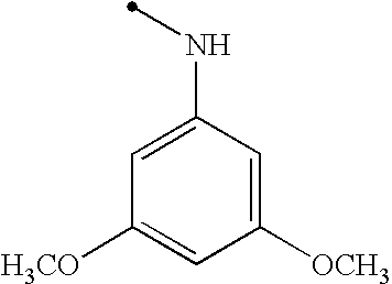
C1([OCH3])=CC(NC)=CC([H3CO])=C1
